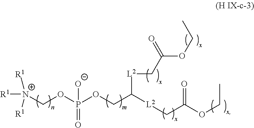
[N+](COP(OCC([L2]CC(OCC)=O)[L2]CC(OCC)=O)([O-])=O)([R1])([R1])[R1]
